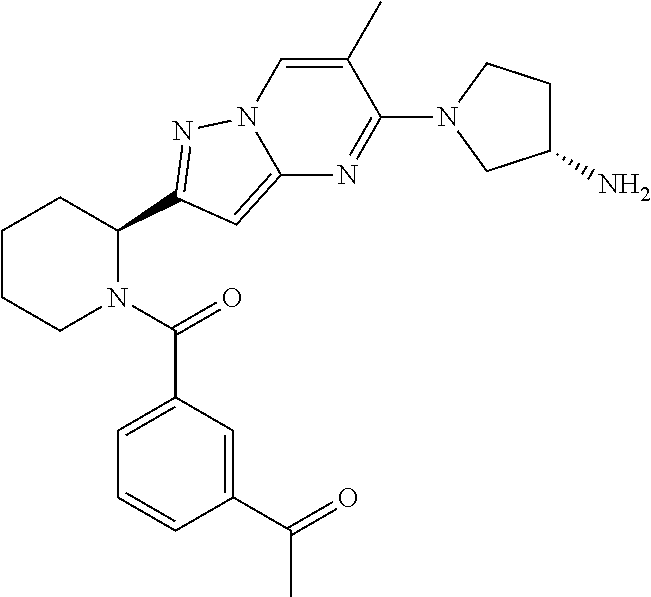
C1CCN(C(=O)C2=CC=CC(C(=O)C)=C2)C(C2=NN3C=C(C)C(N4CC(N)CC4)=NC3=C2)C1
